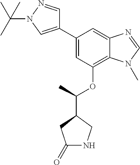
C1=C(C2=CN(C(C)(C)C)N=C2)C=C2C(=C1OC(C)C1CNC(=O)C1)N(C)C=N2
